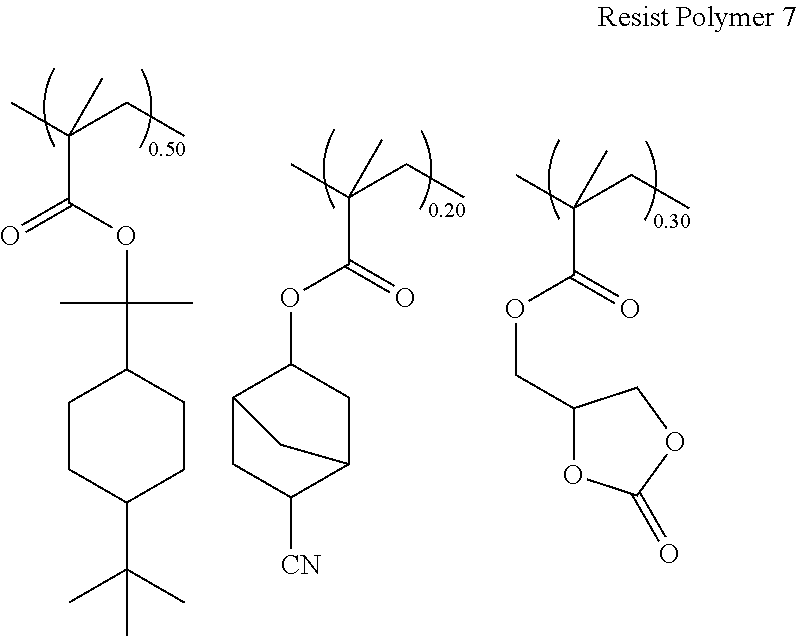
CC(CC)(C(OC(C)(C)C1CCC(C(C)(C)C)CC1)=O)C.CC(CC)(C(OC1C2CC([CN])C(C1)C2)=O)C.CC(CC)(C(OCC1OC(=O)OC1)=O)C
